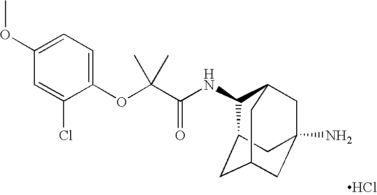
Cl.N(C(C(OC1=CC=C(OC)C=C1Cl)(C)C)=O)C1C2CC3CC(N)(CC1C3)C2
